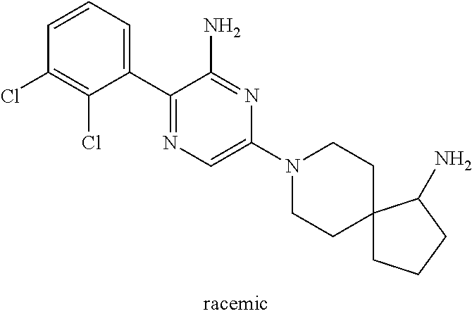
C1=C(C2=NC=C(N3CCC4(CC3)CCCC4N)N=C2N)C(Cl)=C(Cl)C=C1
